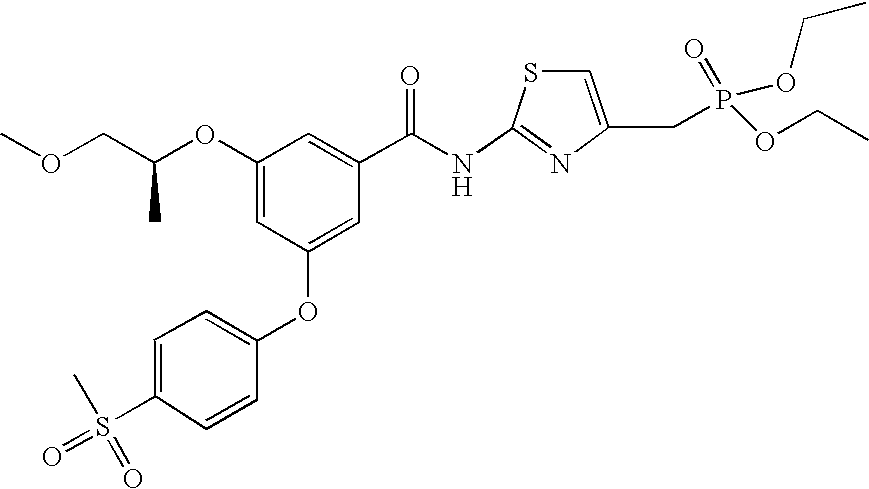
O(C)CC(C)OC1=CC(OC2=CC=C(S(=O)(C)=O)C=C2)=CC(C(NC2=NC(CP(OCC)(=O)OCC)=CS2)=O)=C1
